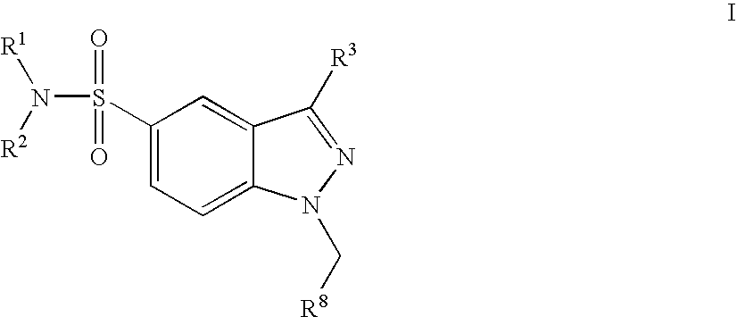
C1(S(N([R1])[R2])(=O)=O)=CC=C2C(=C1)C([R3])=NN2C[R8]
